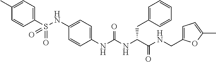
C1(C)=CC=C(S(NC2=CC=C(NC(NC(C(NCC3=CC=C(C)O3)=O)CC3=CC=CC=C3)=O)C=C2)(=O)=O)C=C1
